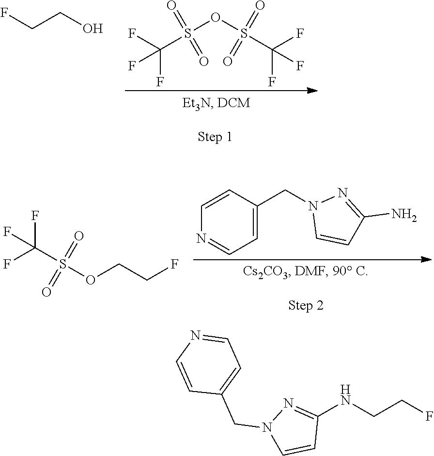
S(=O)(=O)(C(F)(F)F)OS(=O)(=O)C(F)(F)F.C(CF)O.C1(N)=NN(CC2=CC=NC=C2)C=C1.FC(S(OCCF)(=O)=O)(F)F.C1(NCCF)=NN(CC2=CC=NC=C2)C=C1
